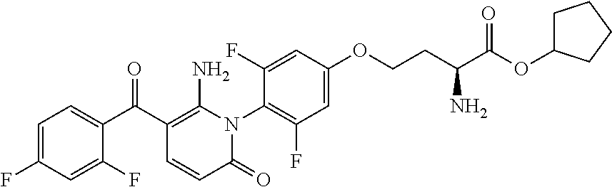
C1=C(F)C=C(F)C(C(C2=C(N)N(C3=C(F)C=C(OCCC(N)C(OC4CCCC4)=O)C=C3F)C(=O)C=C2)=O)=C1
